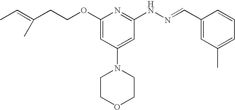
C(CCOC1=CC(N2CCOCC2)=CC(NN=CC2=CC(C)=CC=C2)=N1)(=CC)C
